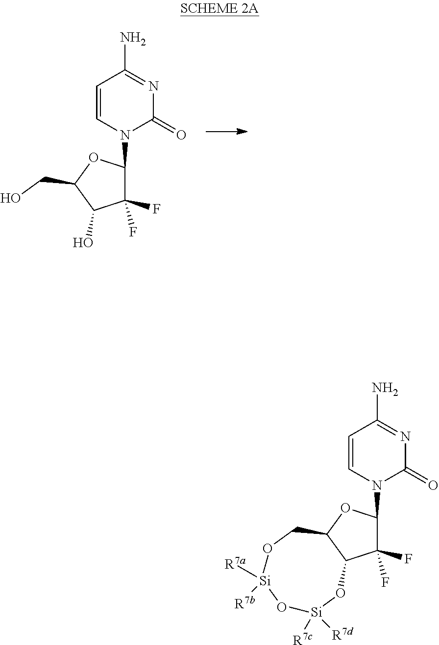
C1=CN(C2C(F)(F)C(O)C(CO)O2)C(=O)N=C1N.C1=CN(C2C(F)(F)C3C(O2)CO[Si]([R7b])([R7a])O[Si]([R7d])([R7c])O3)C(=O)N=C1N
